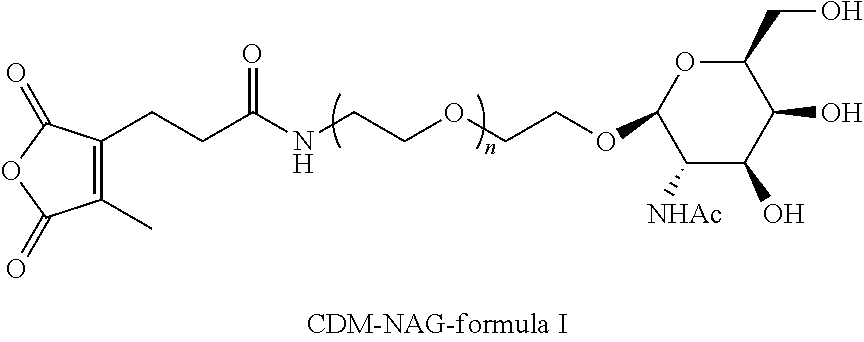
C1(C)=C(CCC(NCCOCCOC2C([NHAc])C(O)C(O)C(CO)O2)=O)C(=O)OC1=O
